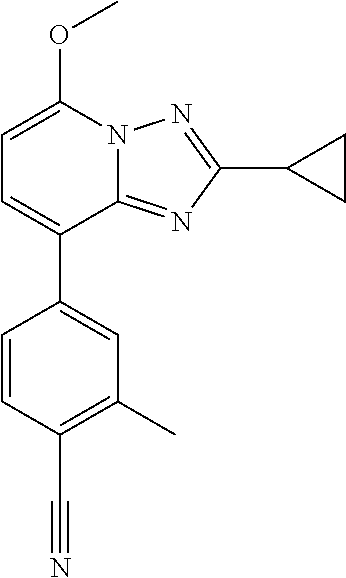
C1=C(OC)N2C(=NC(C3CC3)=N2)C(C2=CC(C)=C(C#N)C=C2)=C1
